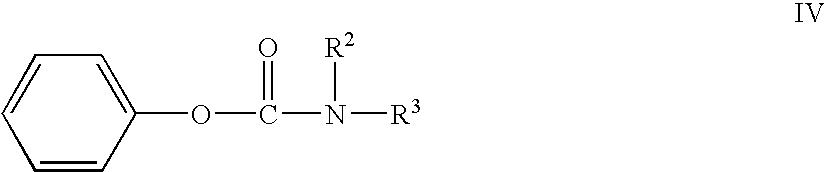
C1=CC(OC(N([R3])[R2])=O)=CC=C1
